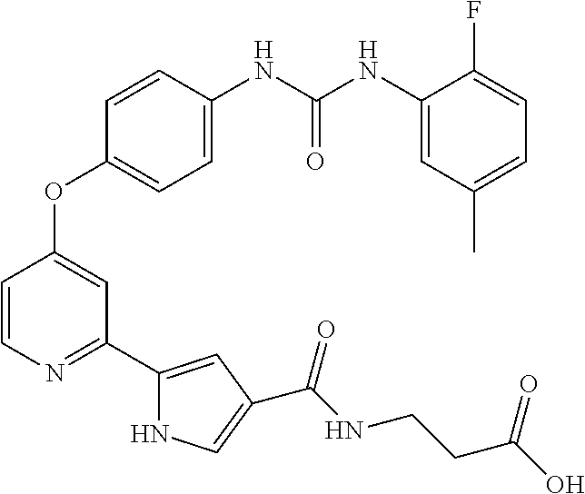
C1(OC2=CC(C3=CC(C(=O)NCCC(O)=O)=CN3)=NC=C2)=CC=C(NC(NC2=CC(C)=CC=C2F)=O)C=C1
